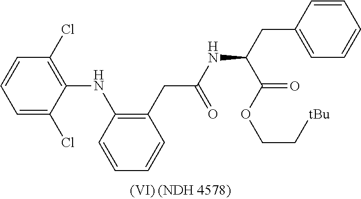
C1=C(Cl)C(NC2=C(CC(=O)NC(C(=O)OCC[tBu])CC3=CC=CC=C3)C=CC=C2)=C(Cl)C=C1
